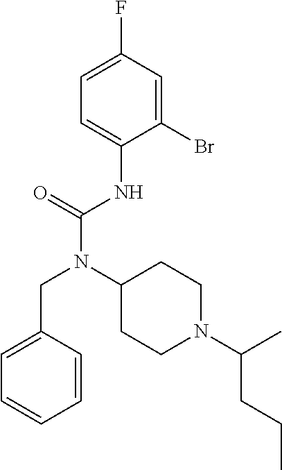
C1=C(F)C=C(Br)C(NC(N(C2CCN(C(C)CCC)CC2)CC2=CC=CC=C2)=O)=C1
